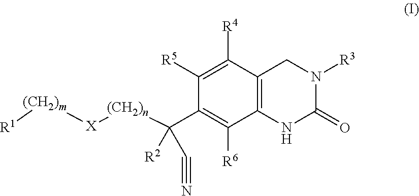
C1([R5])=C([R4])C2=C(C([R6])=C1C([(CH2)n][X][(CH2)m][R1])([R2])C#N)NC(=O)N([R3])C2
